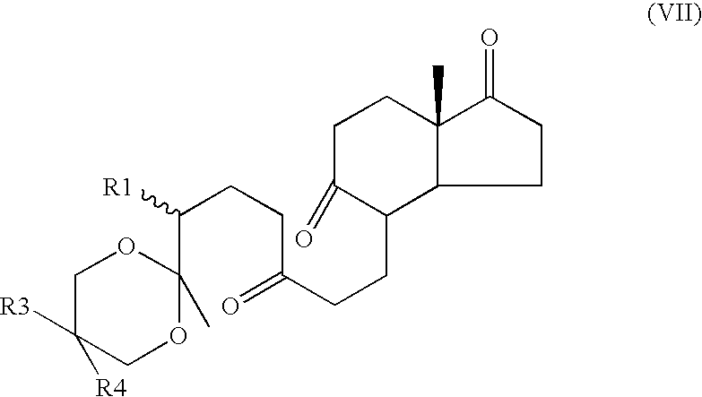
C1C([R4])([R3])COC(C(CCC(CCC2C(=O)CCC3(C)C2CCC3=O)=O)[R1])(C)O1
